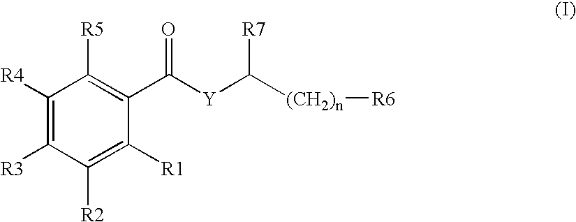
C1([R4])=C([R3])C([R2])=C([R1])C(C([Y]C([(CH2)n][R6])[R7])=O)=C1[R5]
